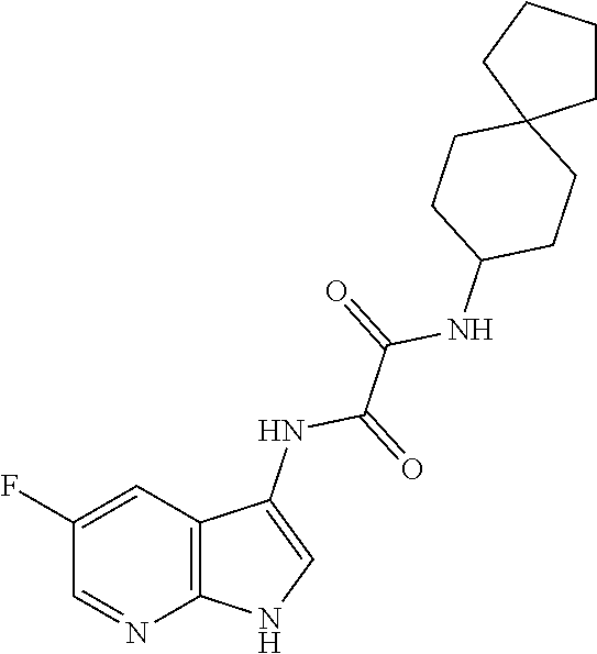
C12=C(C=C(F)C=N1)C(NC(C(=O)NC1CCC3(CC1)CCCC3)=O)=CN2
